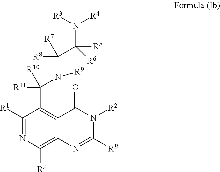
C1([R1])=NC([RA])=C2C(=C1C(N(C(C([R5])([R6])N([R3])[R4])([R7])[R8])[R9])([R11])[R10])C(=O)N([R2])C([RB])=N2
